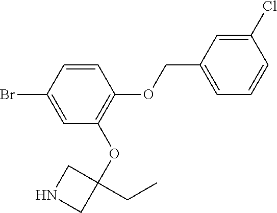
C1=CC(Br)=CC(OC2(CC)CNC2)=C1OCC1=CC=CC(Cl)=C1
